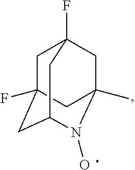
C1C2(F)CC3N(O)C(C)(CC1(F)C3)C2
